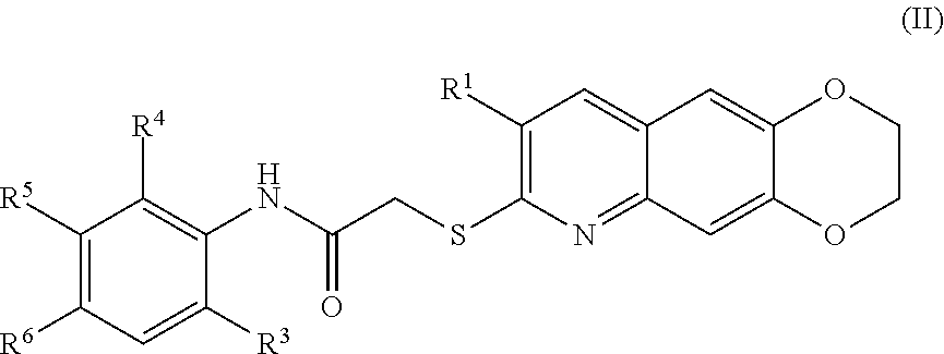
C1(NC(CSC2=C([R1])C=C3C(=N2)C=C2C(=C3)OCCO2)=O)=C([R4])C([R5])=C([R6])C=C1[R3]
